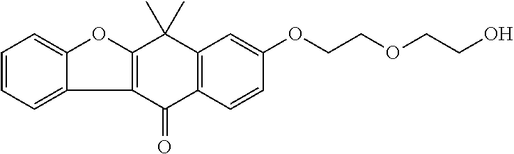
C1(=O)C2=C(C(C)(C)C3=C1C1=CC=CC=C1O3)C=C(OCCOCCO)C=C2
